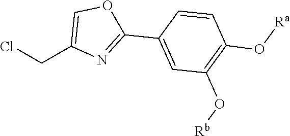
ClCC1=COC(C2=CC(O[Rb])=C(O[Ra])C=C2)=N1
